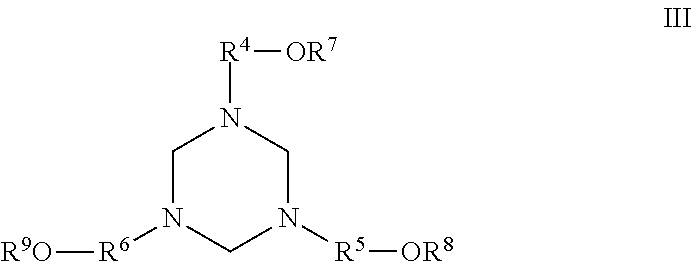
[R4](N1CN([R5][OR8])CN([R6][R9O])C1)[OR7]
